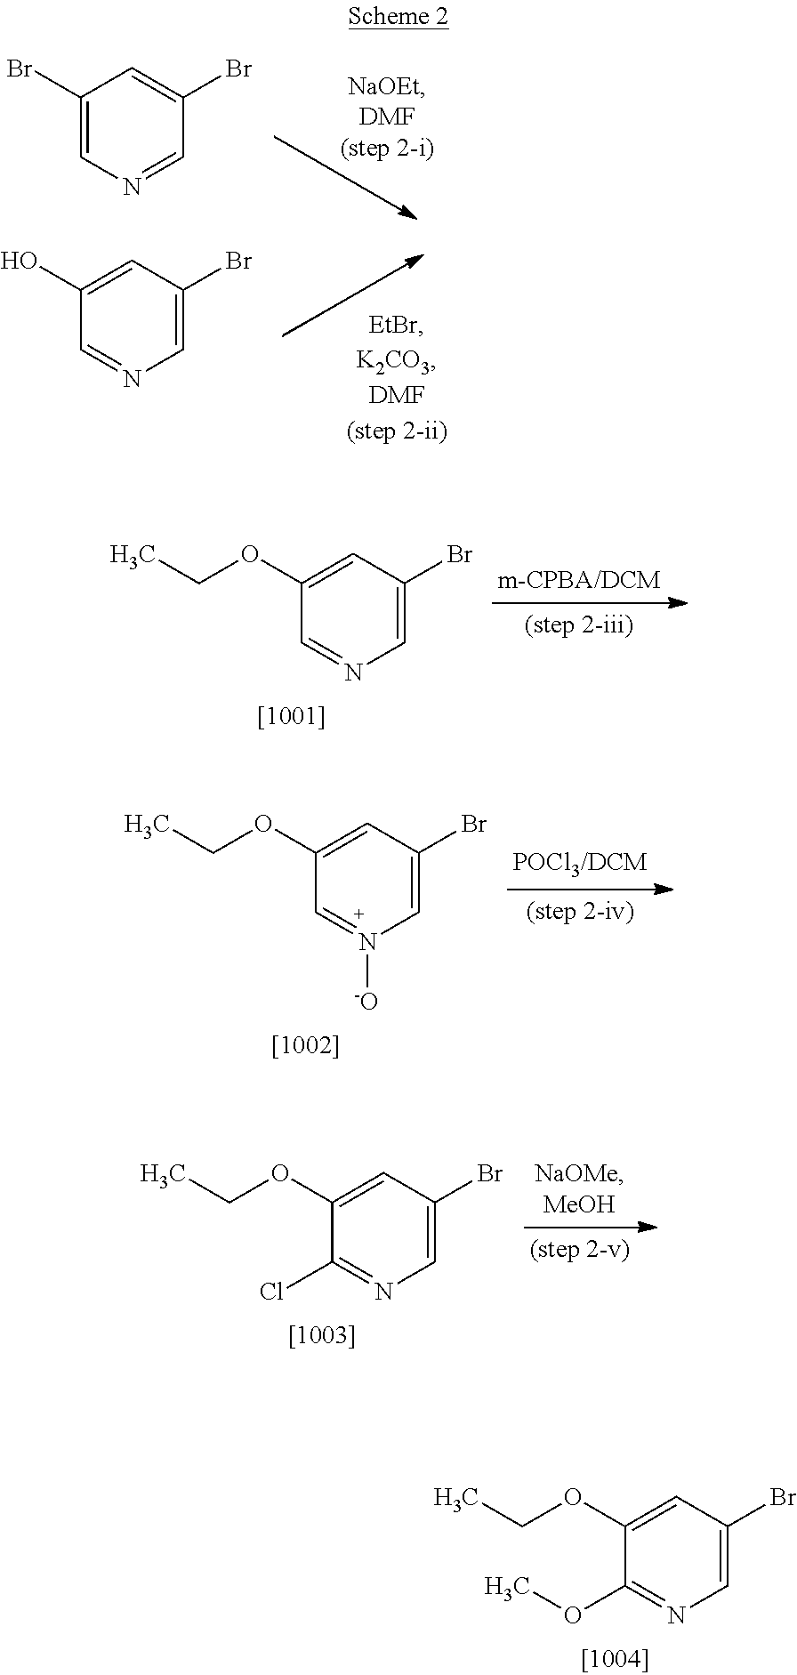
C1(OCC)=CC(Br)=CN=C1OC.C1(Br)=CN=CC(Br)=C1.C1(O)=CC(Br)=CN=C1.C1(OCC)=CC(Br)=CN=C1.C1(OCC)=CC(Br)=CN([-O])=C1.C1(OCC)=CC(Br)=CN=C1Cl
